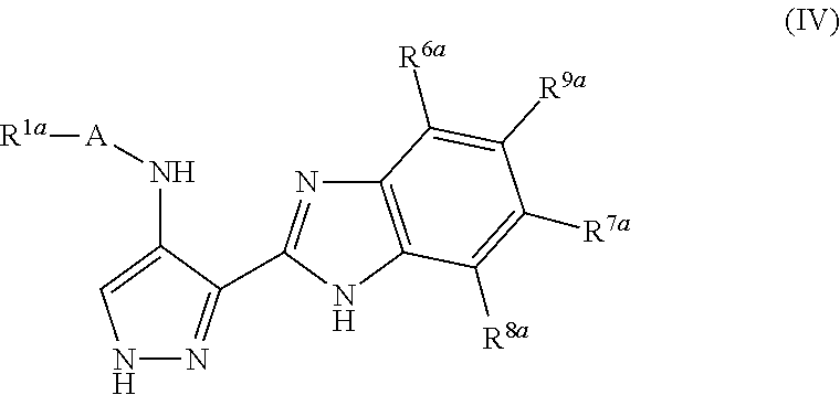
N1N=C(C2=NC3=C(N2)C([R8a])=C([R7a])C([R9a])=C3[R6a])C(N[A][R1a])=C1
